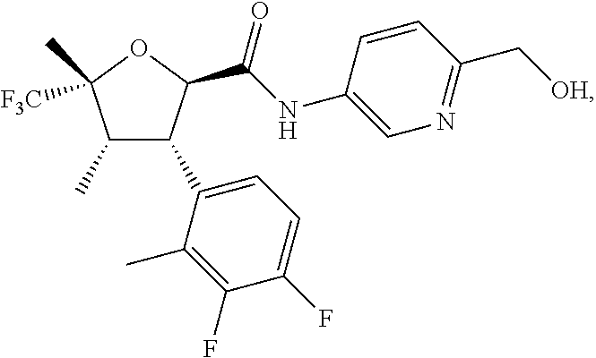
O1C([F3C])(C)C(C)C(C2=CC=C(F)C(F)=C2C)C1C(=O)NC1=CN=C(C[OH])C=C1
